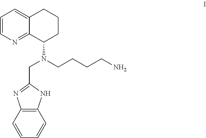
C1=CN=C2C(=C1)CCCC2N(CC1=NC2=C(N1)C=CC=C2)CCCCN
